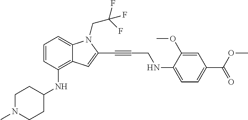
C1=CC(NC2CCN(C)CC2)=C2C(=C1)N(CC(F)(F)F)C(C#CCNC1=CC=C(C(OC)=O)C=C1OC)=C2
